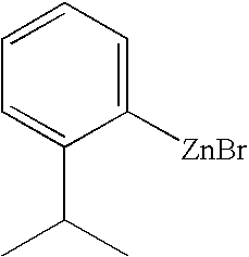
C1([ZnBr])=CC=CC=C1C(C)C
